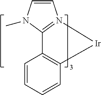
C12=C(C=CC=C1)[Ir]N1=C2N(C)C=C1
